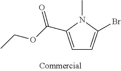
C1=C(C(OCC)=O)N(C)C(Br)=C1
